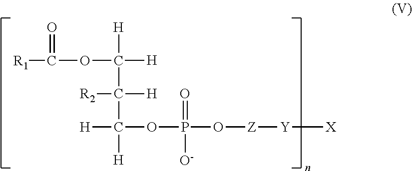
O(C([H])([H])C([R2])([H])C([H])([H])OP(O[Z][Y][X])(=O)[O-])C([R1])=O
